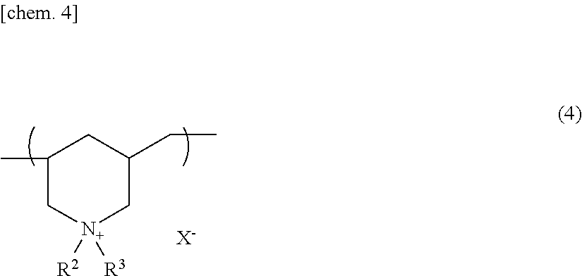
[N+]1([R2])([R3])CC(CC)CC(C)C1.[X-]
